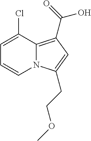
C1=C(Cl)C2=C(C(O)=O)C=C(CCOC)N2C=C1
